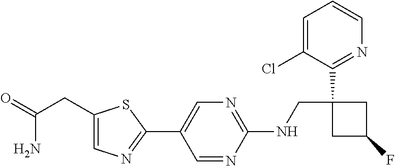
C1(C2=CN=C(NCC3(C4=NC=CC=C4Cl)CC(F)C3)N=C2)=NC=C(CC(=O)N)S1
